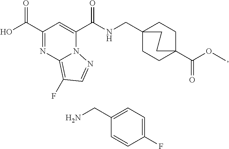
C1(C(O)=O)=NC2=C(F)C=NN2C(C(NCC23CCC(C(OC)=O)(CC2)CC3)=O)=C1.C1(CN)=CC=C(F)C=C1
